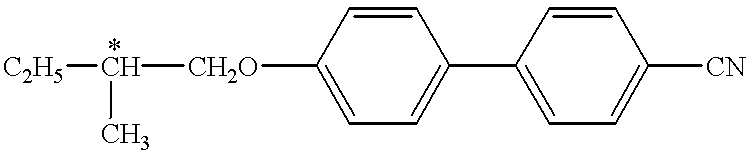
[C2H5]C([CH2O]C1=CC=C(C2=CC=C([CN])C=C2)C=C1)C
